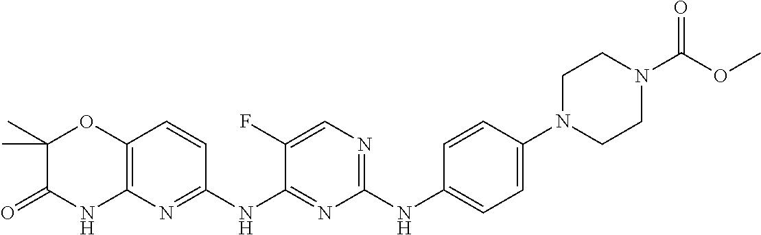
C1(NC2=CC=C(N3CCN(C(OC)=O)CC3)C=C2)=NC=C(F)C(NC2=NC3=C(C=C2)OC(C)(C)C(=O)N3)=N1
